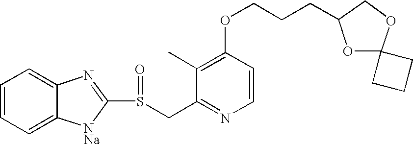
C1(C)=C(OCCCC2OC3(OC2)CCC3)C=CN=C1CS(C1=NC2=CC=CC=C2[NNa]1)=O
